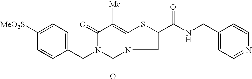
C1=C(CN2C(=O)C([Me])=C3N(C2=O)C=C(C(NCC2=CC=NC=C2)=O)S3)C=CC([MeO2S])=C1
